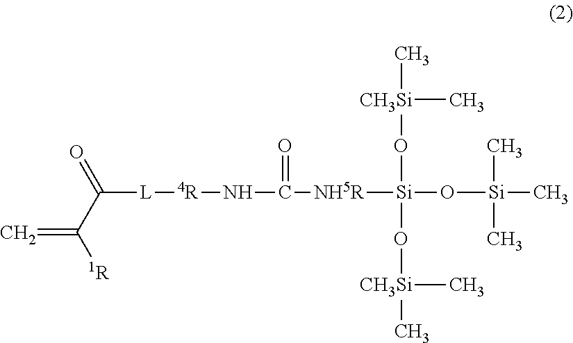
[CH3Si](O[Si]([NH5R]C(=O)N[4R][L]C(=O)C([1R])=C)(O[CH3Si](C)C)O[Si](C)(C)C)(C)C
